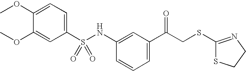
C1=CC=C(C(CSC2=NCCS2)=O)C=C1NS(=O)(C1=CC=C(OC)C(OC)=C1)=O
